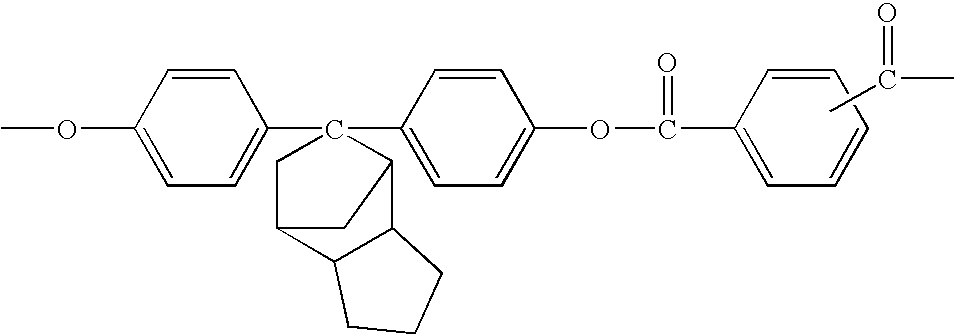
CC(=O)C.COC1=CC=C(C2(C3=CC=C(OC(=O)C4=CC=CC=C4)C=C3)CC3C4C(C2C3)CCC4)C=C1
